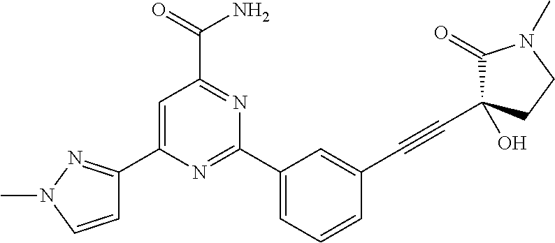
C1=C(C2=NN(C)C=C2)N=C(C2=CC=CC(C#CC3(O)C(=O)N(C)CC3)=C2)N=C1C(=O)N
